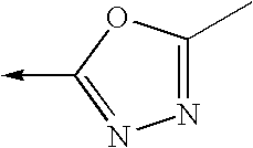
C1(C)=NN=C(->C)O1
